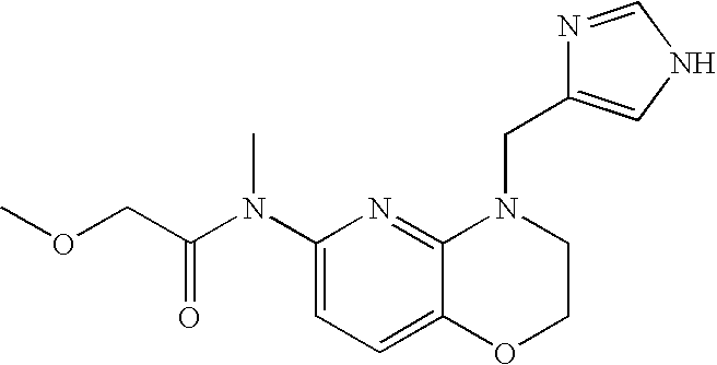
C1(N(C(COC)=O)C)=CC=C2C(=N1)N(CC1=CNC=N1)CCO2
